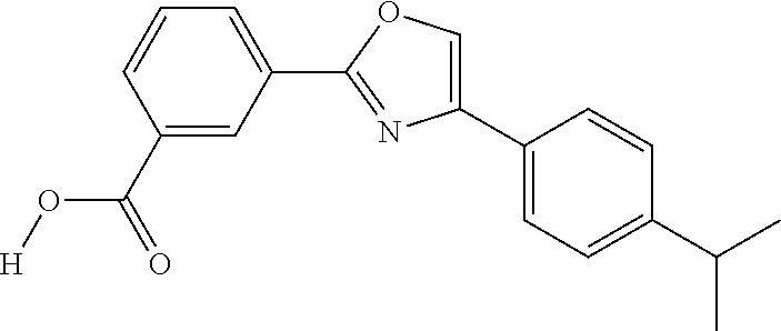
[H]OC(C1=CC(C2=NC(C3=CC=C(C(C)C)C=C3)=CO2)=CC=C1)=O
